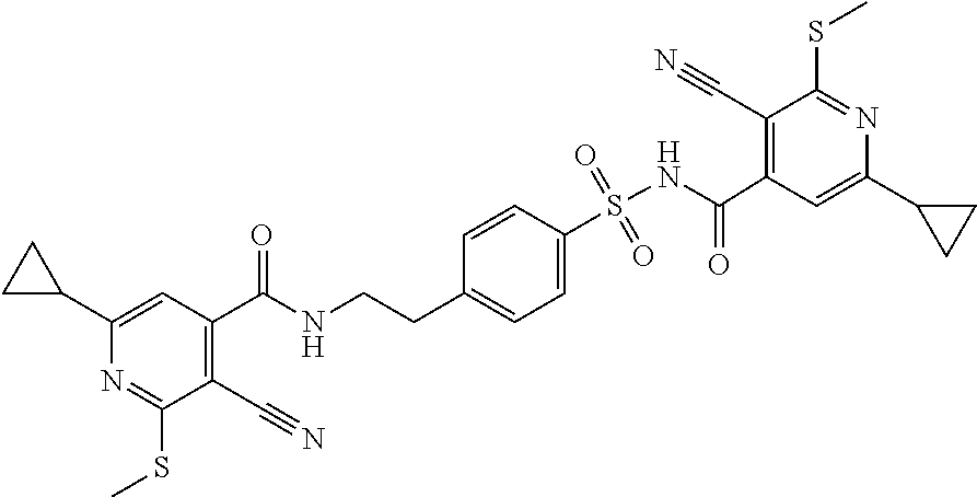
C1(C2CC2)=CC(C(NCCC2=CC=C(S(=O)(=O)NC(C3=C(C#N)C(SC)=NC(C4CC4)=C3)=O)C=C2)=O)=C(C#N)C(SC)=N1
